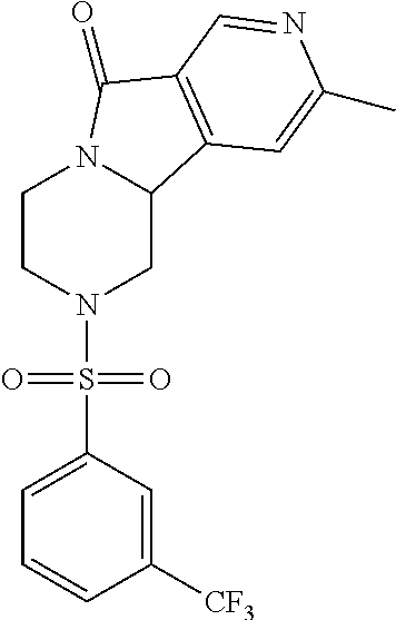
C1CN(S(C2=CC=CC([CF3])=C2)(=O)=O)CC2N1C(=O)C1=C2C=C(C)N=C1
